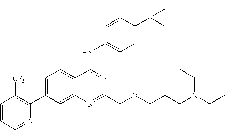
C1=CC=NC(C2=CC=C3C(=C2)N=C(COCCCN(CC)CC)N=C3NC2=CC=C(C(C)(C)C)C=C2)=C1[CF3]
